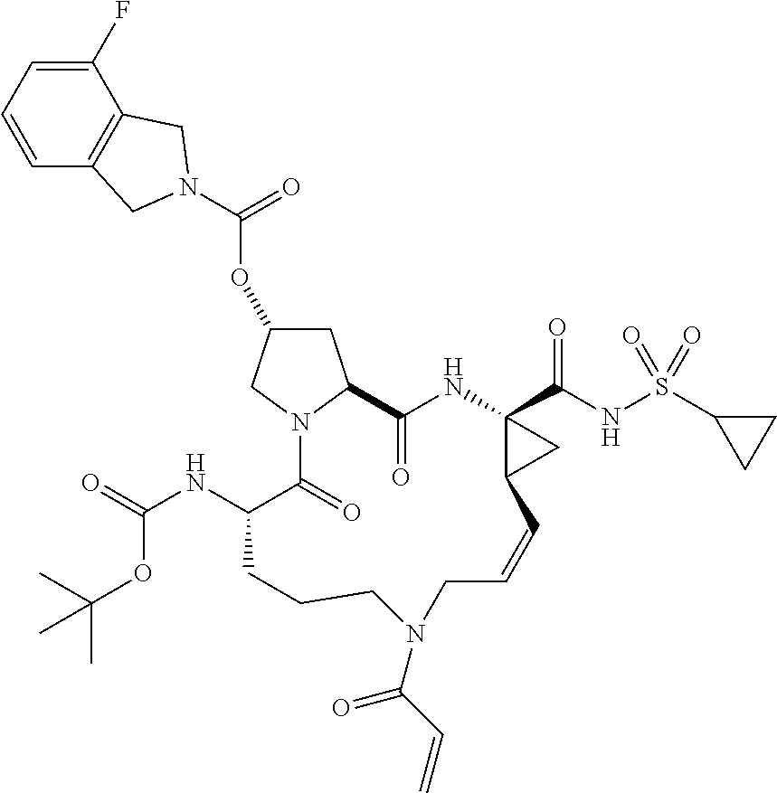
O(C1CC2N(C1)C(=O)C(NC(=O)OC(C)(C)C)CCCN(C(C=C)=O)CC=CC1C(C(NS(C3CC3)(=O)=O)=O)(NC2=O)C1)C(=O)N1CC2=C(C(F)=CC=C2)C1
